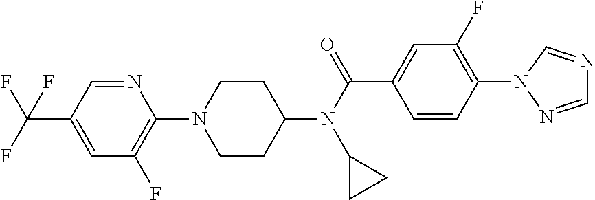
C(C1=CC(F)=C(N2CCC(N(C(=O)C3=CC(F)=C(N4N=CN=C4)C=C3)C3CC3)CC2)N=C1)(F)(F)F
